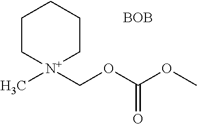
C1C[N+](C)(COC(OC)=O)CCC1.[BOB]
